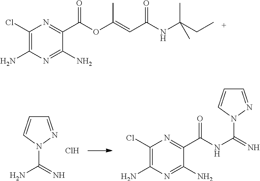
C1(Cl)=C(N)N=C(N)C(C(=O)OC(C)=CC(=O)NC(CC)(C)C)=N1.C1=NN(C(N)=N)C=C1.Cl.C1(Cl)=C(N)N=C(N)C(C(=O)NC(N2N=CC=C2)=N)=N1
